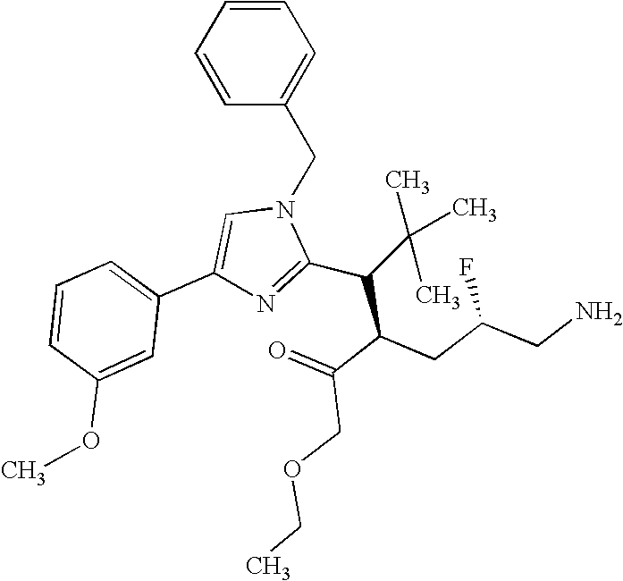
C1=CC=CC(CN2C=C(C3=CC=CC(OC)=C3)N=C2C(C(C(=O)COCC)CC(CN)F)C(C)(C)C)=C1
